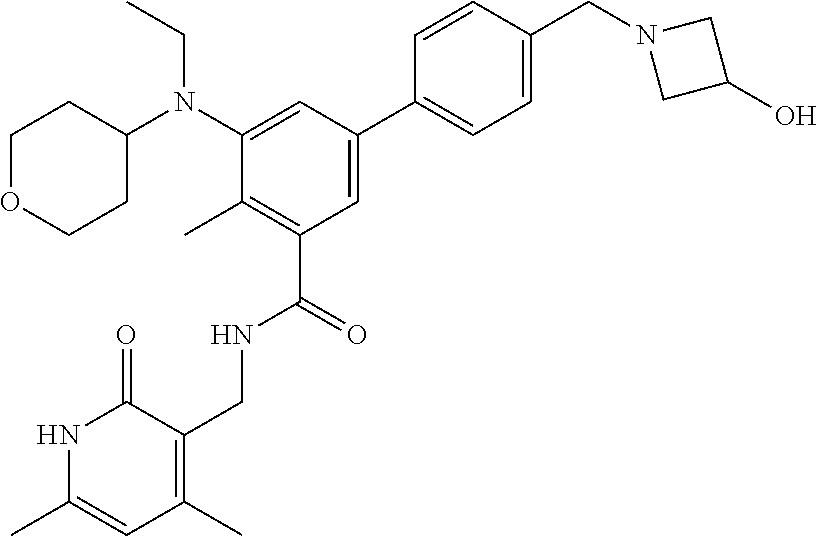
C1=CC(CN2CC(O)C2)=CC=C1C1=CC(C(=O)NCC2=C(C)C=C(C)NC2=O)=C(C)C(N(C2CCOCC2)CC)=C1
